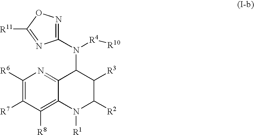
C1([R6])=C([R7])C([R8])=C2C(=N1)C(N(C1=NOC([R11])=N1)[R4][R10])C([R3])C([R2])N2[R1]
